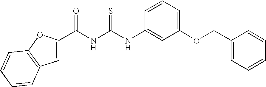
C1(C(NC(NC2=CC(OCC3=CC=CC=C3)=CC=C2)=S)=O)=CC2=C(O1)C=CC=C2
